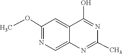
N1=C(O)C2=CC(OC)=NC=C2N=C1C
